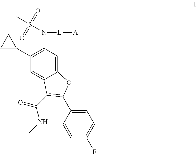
C1(C2CC2)=C(N(S(C)(=O)=O)[L][A])C=C2C(=C1)C(C(=O)NC)=C(C1=CC=C(F)C=C1)O2
